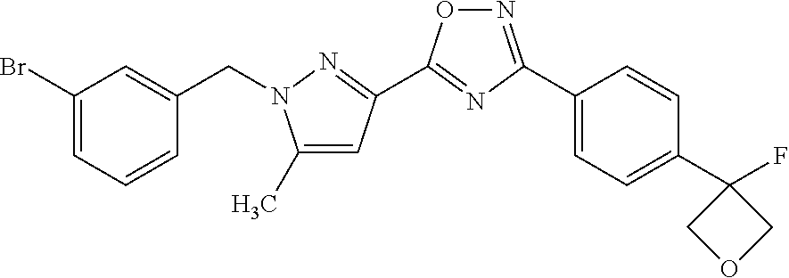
C1(C)=CC(C2=NC(C3=CC=C(C4(F)COC4)C=C3)=NO2)=NN1CC1=CC(Br)=CC=C1
